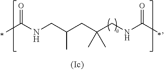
CC(NCC(CC(CNC(C)=O)(C)C)C)=O
